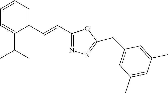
C1=CC=C(C=CC2=NN=C(CC3=CC(C)=CC(C)=C3)O2)C(C(C)C)=C1
